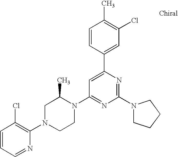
C1=CC=NC(N2CCN(C3=NC(N4CCCC4)=NC(C4=CC(Cl)=C(C)C=C4)=C3)C(C)C2)=C1Cl
